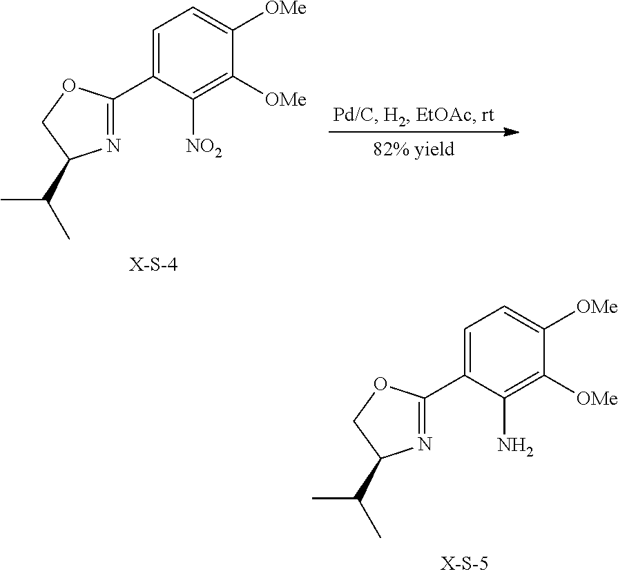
C1=C(C2=NC(C(C)C)CO2)C(N)=C([OMe])C([OMe])=C1.C1=C(C2=NC(C(C)C)CO2)C([NO2])=C([OMe])C([OMe])=C1
